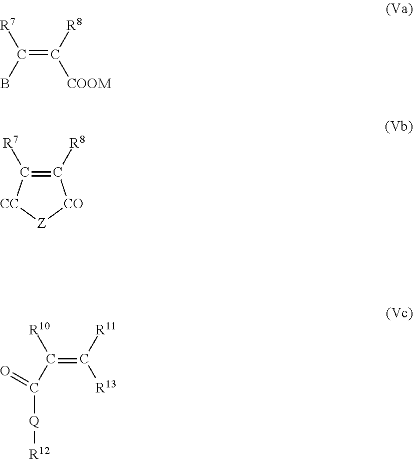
C(=C([R8])[COOM])([R7])B.C1([R8])=C([R7])[CC][Z][CO]1.C(=C([R11])[R13])([R10])C([Q][R12])=O
